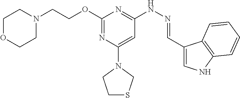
N1(CCOC2=NC(N3CCSC3)=CC(NN=CC3=CNC4=C3C=CC=C4)=N2)CCOCC1
